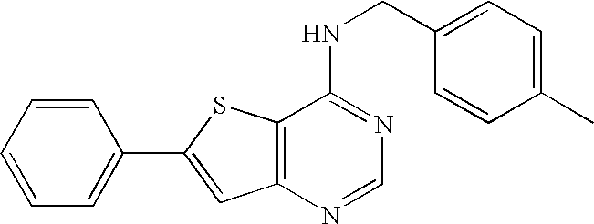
C12=C(N=CN=C1NCC1=CC=C(C)C=C1)C=C(C1=CC=CC=C1)S2
